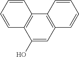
C12=C(C(O)=CC3=C1C=CC=C3)C=CC=C2
